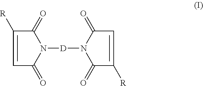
[R]C1=CC(=O)N([D]N2C(=O)C([R])=CC2=O)C1=O
